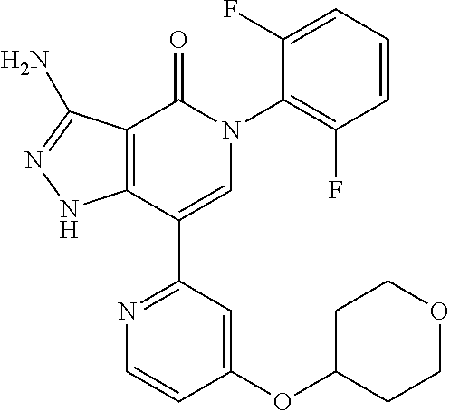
C12=C(C(C3=NC=CC(OC4CCOCC4)=C3)=CN(C3=C(F)C=CC=C3F)C1=O)NN=C2N
